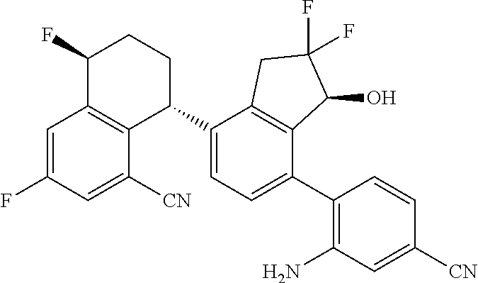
C1=C(F)C=C([CN])C2=C1C(F)CCC2C1=CC=C(C2=C(N)C=C([CN])C=C2)C2=C1CC(F)(F)C2O
